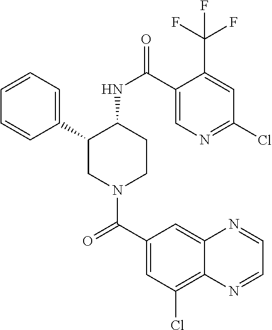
C1=CC=C(C2CN(C(C3=CC(Cl)=C4C(=C3)N=CC=N4)=O)CCC2NC(=O)C2=CN=C(Cl)C=C2C(F)(F)F)C=C1
